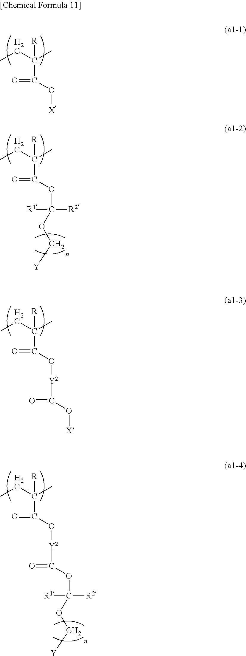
CCC(C)(C(O[X])=O)[R].CCC(C)(C(OC([R2])([R1])OC[Y])=O)[R].CCC(C)(C(O[Y2]C(O[X])=O)=O)[R].CCC(C)(C(O[Y2]C(=O)OC([R2])([R1])OC[Y])=O)[R]
